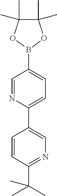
C1(C2=CC=C(B3OC(C)(C)C(C)(C)O3)C=N2)=CN=C(C(C)(C)C)C=C1
